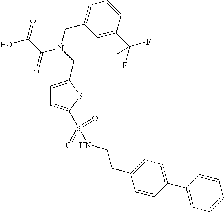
C1=C(CN(CC2=CC=CC(C(F)(F)F)=C2)C(C(O)=O)=O)SC(S(NCCC2=CC=C(C3=CC=CC=C3)C=C2)(=O)=O)=C1
